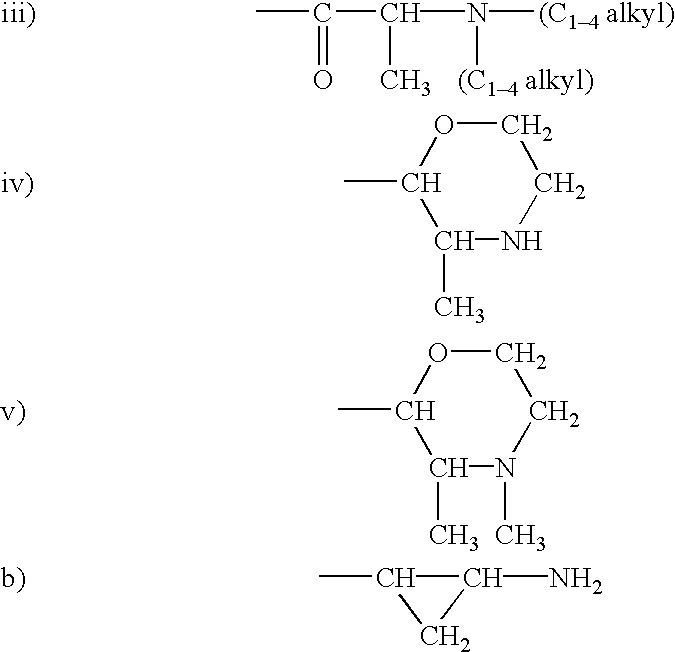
CC(=O)C(C)N([(C14 alkyl)])[(C14 alkyl)].[iii)].CC1OCCNC1C.[iv)].CC1OCCN(C)C1C.[v)].CC1C(N)C1.[b)]
